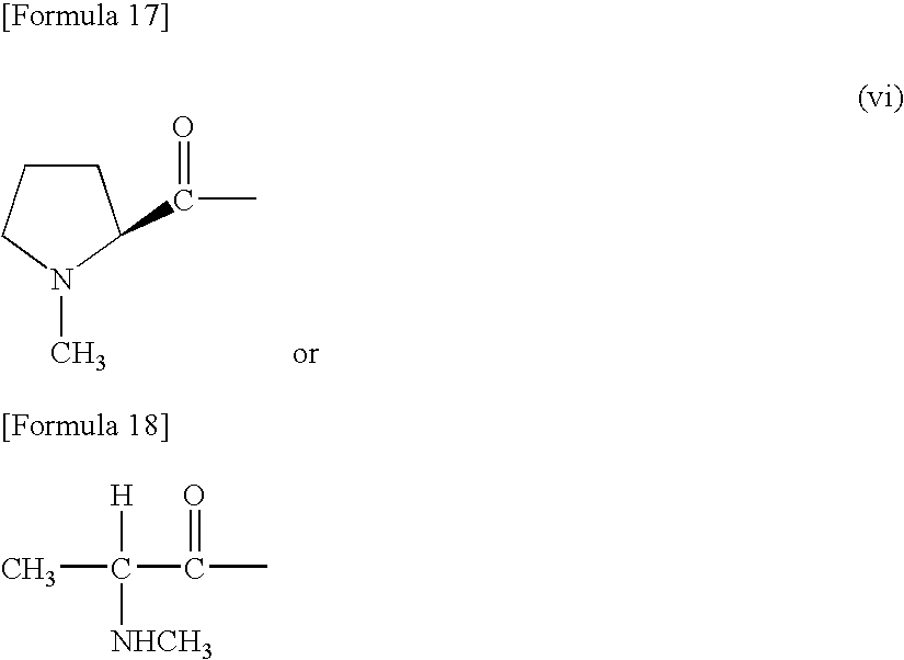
C1CCN(C)C1C(C)=O.CC(C(C)=O)([H])[NHCH3]
